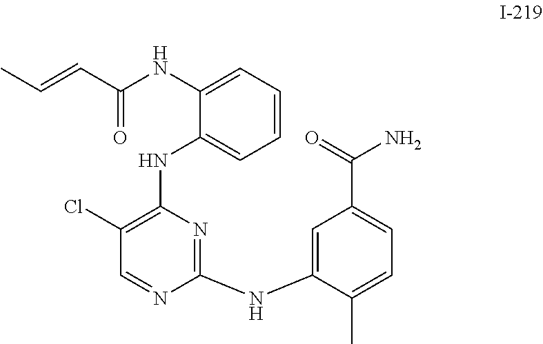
C1(Cl)=C(NC2=CC=CC=C2NC(C=CC)=O)N=C(NC2=CC(C(=O)N)=CC=C2C)N=C1
